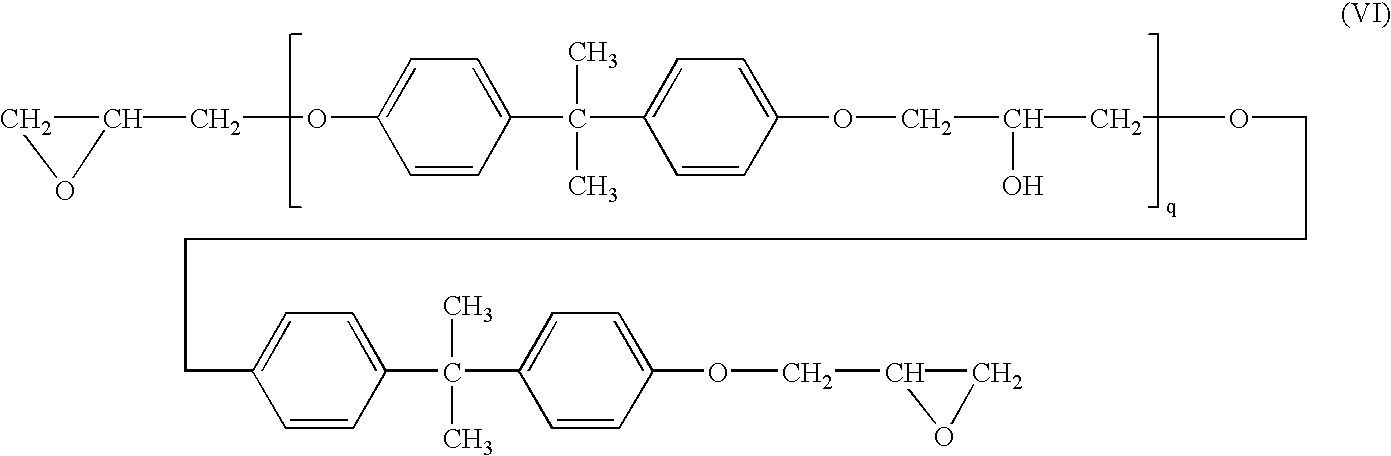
C1C(COC2=CC=C(C(C3=CC=C(OCC(COCCCCC4=CC=C(C(C5=CC=C(OCC6CO6)C=C5)(C)C)C=C4)O)C=C3)(C)C)C=C2)O1
